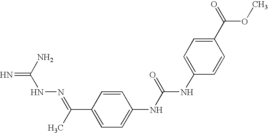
C1(C(=O)OC)=CC=C(NC(NC2=CC=C(C(=NNC(N)=N)C)C=C2)=O)C=C1
